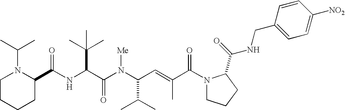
N(C(C(N(C(C(C)C)C=C(C)C(N1CCCC1C(=O)NCC1=CC=C([NO2])C=C1)=O)[Me])=O)C(C)(C)C)C(C1N(C(C)C)CCCC1)=O
